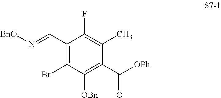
C1(C=N[BnO])=C(Br)C([OBn])=C(C([OPh])=O)C(C)=C1F
